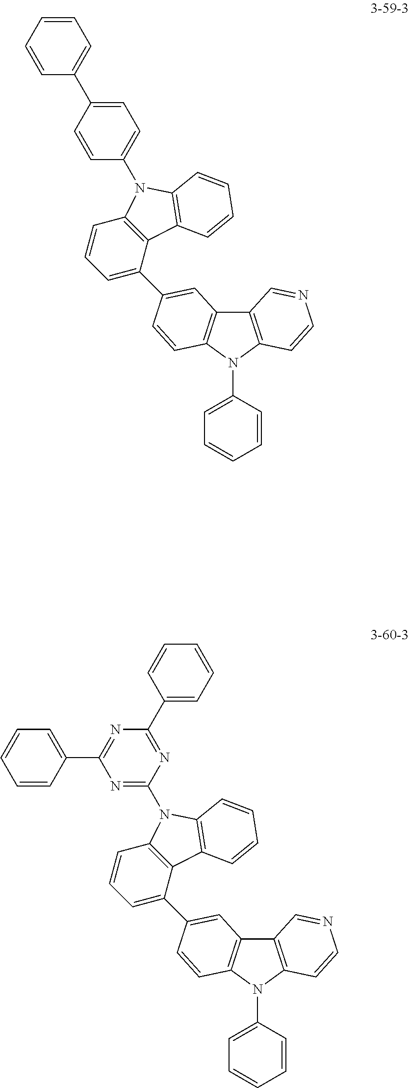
C12=C(N(C3=CC=CC=C3)C3=C1C=NC=C3)C=CC(C1=CC=CC3=C1C1=C(C=CC=C1)N3C1=CC=C(C3=CC=CC=C3)C=C1)=C2.C12=C(N(C3=CC=CC=C3)C3=C1C=NC=C3)C=CC(C1=CC=CC3=C1C1=C(C=CC=C1)N3C1=NC(C3=CC=CC=C3)=NC(C3=CC=CC=C3)=N1)=C2
